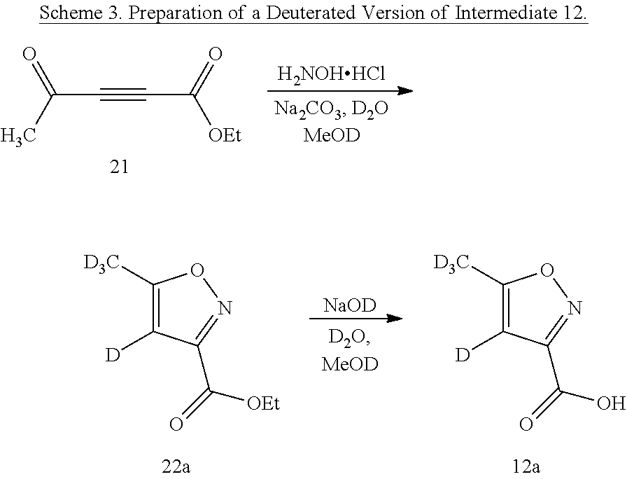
C(C#CC([OEt])=O)(=O)C.[H2NOHHCl].C1([D3C])=C([D])C(C(=O)[OEt])=NO1.[NaOD].C1([D3C])=C([D])C(C(=O)O)=NO1
